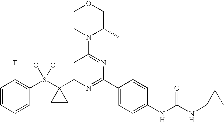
C1=CC=CC(S(C2(C3=CC(N4C(C)COCC4)=NC(C4=CC=C(NC(NC5CC5)=O)C=C4)=N3)CC2)(O)O)=C1F
